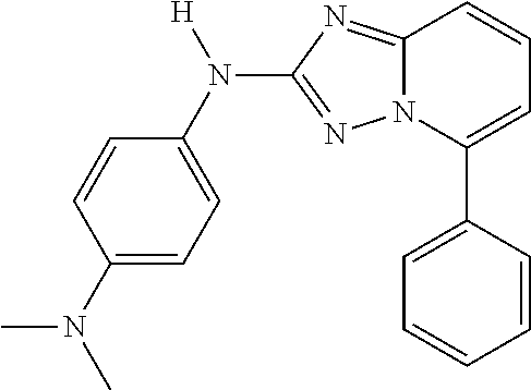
C1(N(C)C)=CC=C(N(C2=NN3C(=N2)C=CC=C3C2=CC=CC=C2)[H])C=C1
